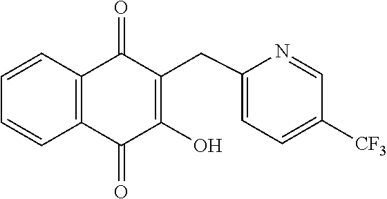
C1=CC2=C(C=C1)C(=O)C(O)=C(CC1=CC=C([CF3])C=N1)C2=O
